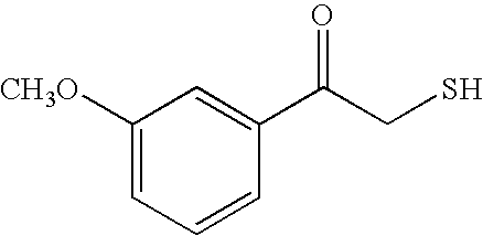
C1=C([CH3O])C=C(C(CS)=O)C=C1
